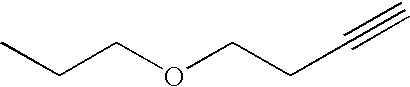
CCCOCCC#C
